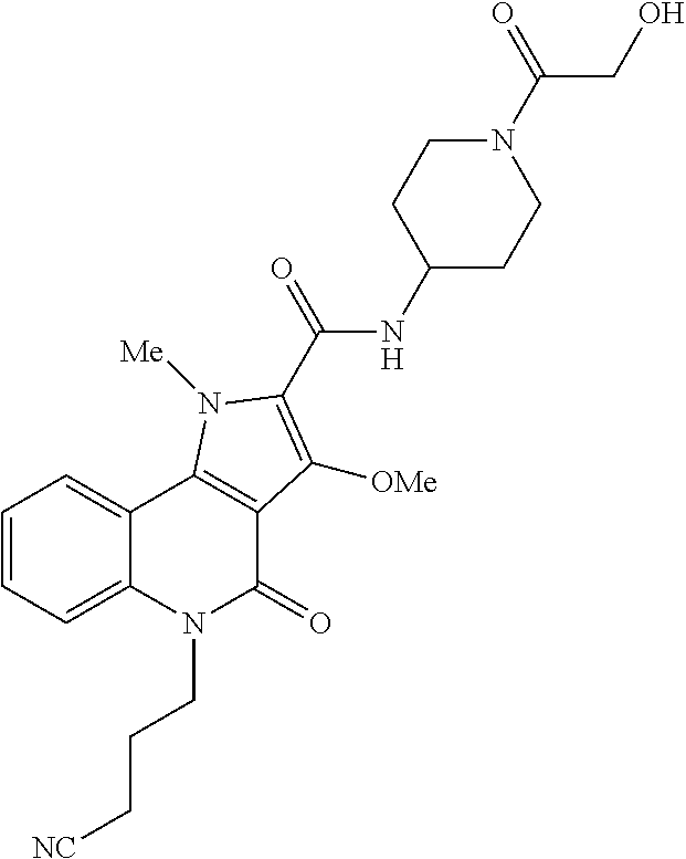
C1=CC=C2C(=C1)C1=C(C(=O)N2CCC[NC])C([OMe])=C(C(NC2CCN(C(CO)=O)CC2)=O)N1[Me]
